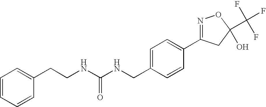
C(NC(NCC1=CC=C(C2=NOC(C(F)(F)F)(O)C2)C=C1)=O)CC1=CC=CC=C1
